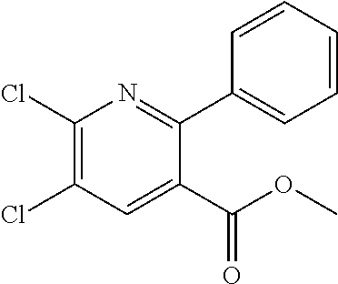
C1(Cl)=C(Cl)N=C(C2=CC=CC=C2)C(C(OC)=O)=C1
